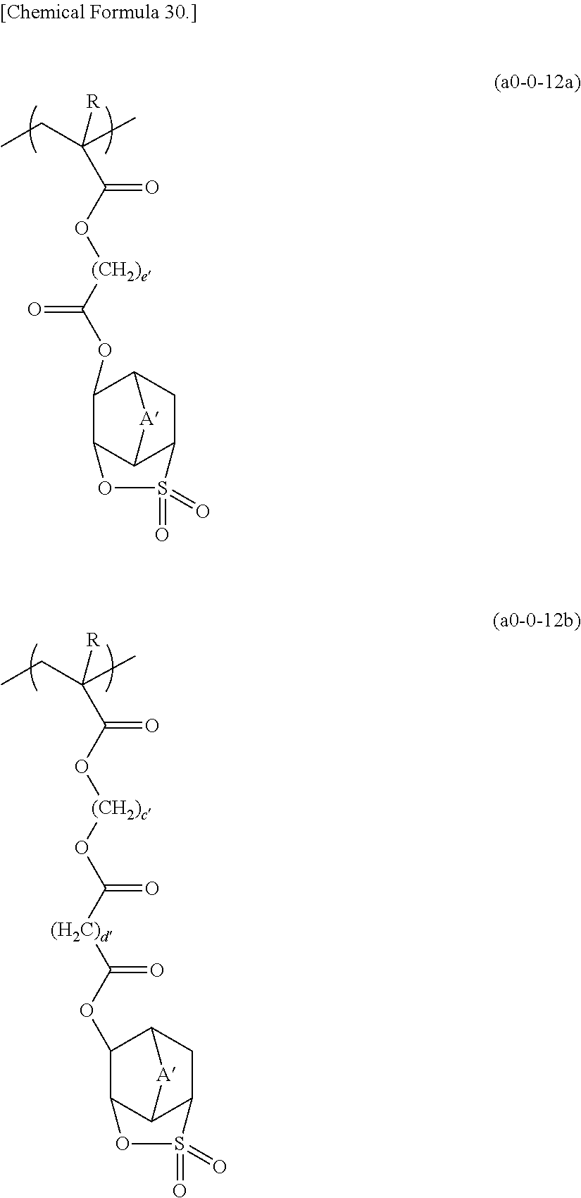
CCC(C)([R])C(=O)O[(CH2)e]C(OC1C2C3C(CC1[A]3)S(=O)(=O)O2)=O.CCC(C)([R])C(=O)O[(CH2)c]OC([(H2C)d]C(OC1C2C3C(CC1[A]3)S(=O)(=O)O2)=O)=O
